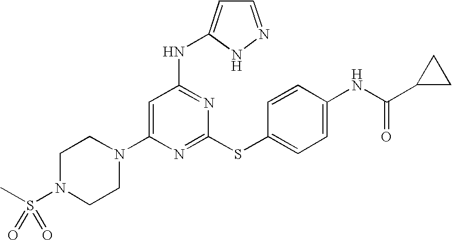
C1N(S(C)(=O)=O)CCN(C2=CC(NC3=CC=NN3)=NC(SC3=CC=C(NC(=O)C4CC4)C=C3)=N2)C1
